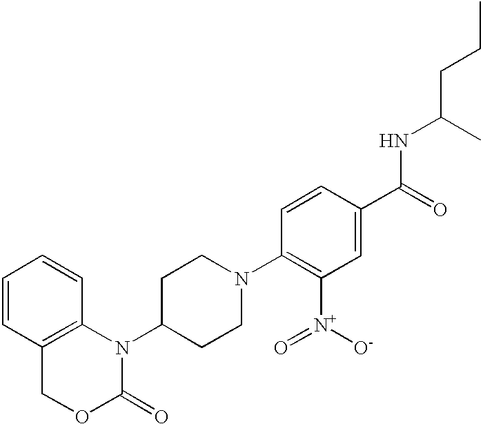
C1=CC2=C(C=C1)N(C1CCN(C3=C([N+](=O)[O-])C=C(C(NC(C)CCC)=O)C=C3)CC1)C(=O)OC2
